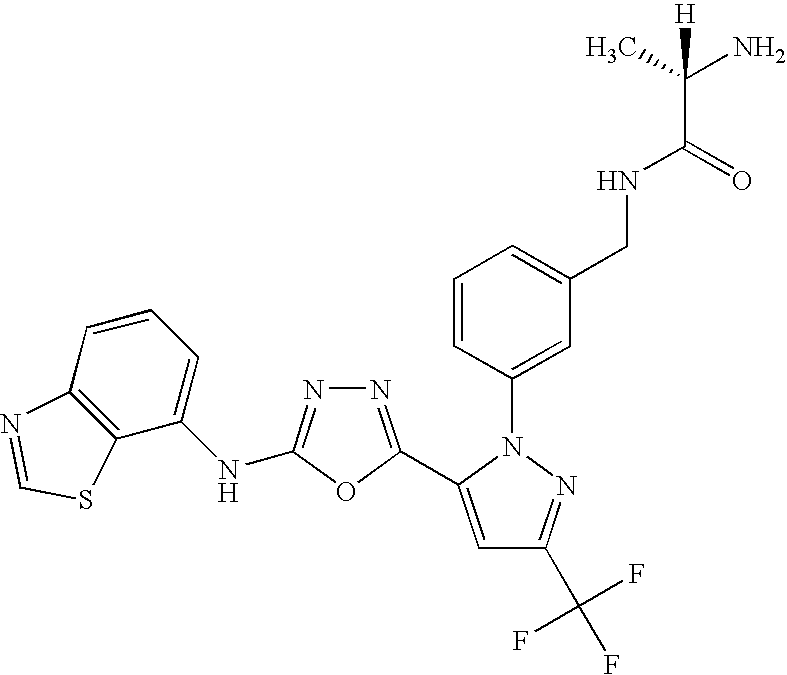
C1=CC(N2C(C3=NN=C(NC4=CC=CC5=C4SC=N5)O3)=CC(C(F)(F)F)=N2)=CC(CNC(=O)C(C)(N)[H])=C1
